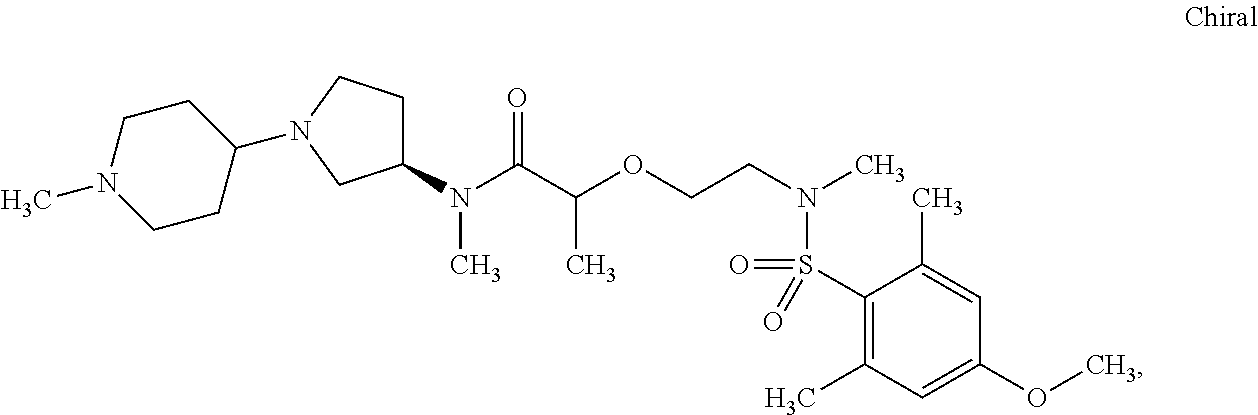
C1(N(C(C(OCCN(C)S(=O)(C2=C(C)C=C(OC)C=C2C)=O)C)=O)C)CCN(C2CCN(C)CC2)C1
